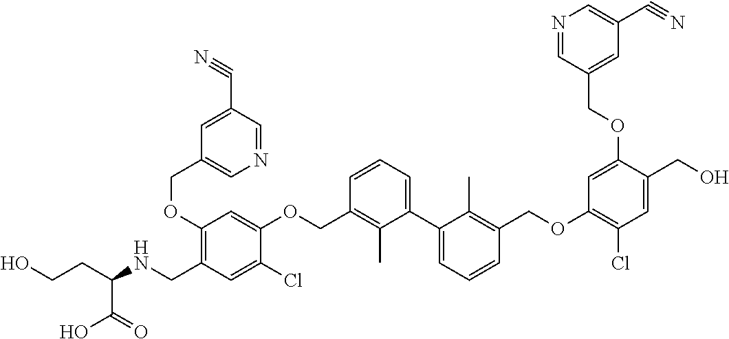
C(C(NCC1=C(OCC2=CN=CC(C#N)=C2)C=C(OCC2=C(C)C(C3=CC=CC(COC4=C(Cl)C=C(CO)C(OCC5=CC(C#N)=CN=C5)=C4)=C3C)=CC=C2)C(Cl)=C1)C(=O)O)CO
